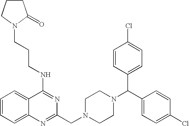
C(NC1=NC(CN2CCN(C(C3=CC=C(Cl)C=C3)C3=CC=C(Cl)C=C3)CC2)=NC2=CC=CC=C12)CCN1C(=O)CCC1
